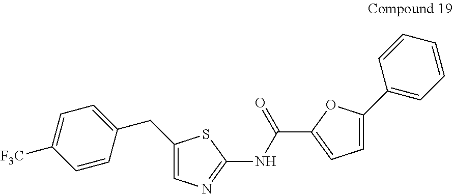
C1=C(CC2=CC=C([F3C])C=C2)SC(NC(C2=CC=C(C3=CC=CC=C3)O2)=O)=N1
